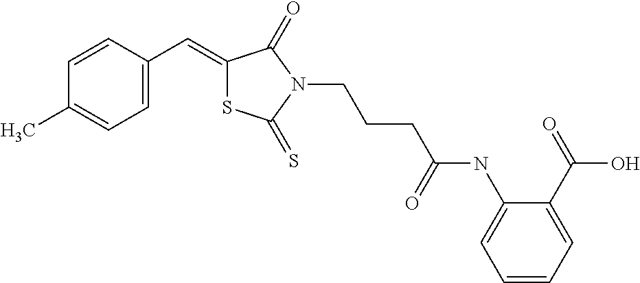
C1=C(C=C2SC(=S)N(CCCC(NC3=CC=CC=C3C(=O)O)=O)C2=O)C=CC(C)=C1
